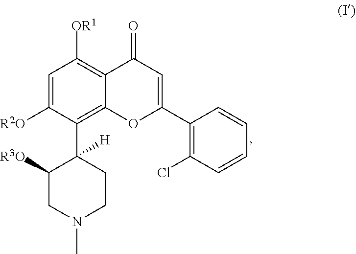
C1=C([R2O])C(C2([H])C([R3O])CN(C)CC2)=C2C(=C1[OR1])C(=O)C=C(C1=C(Cl)C=CC=C1)O2
